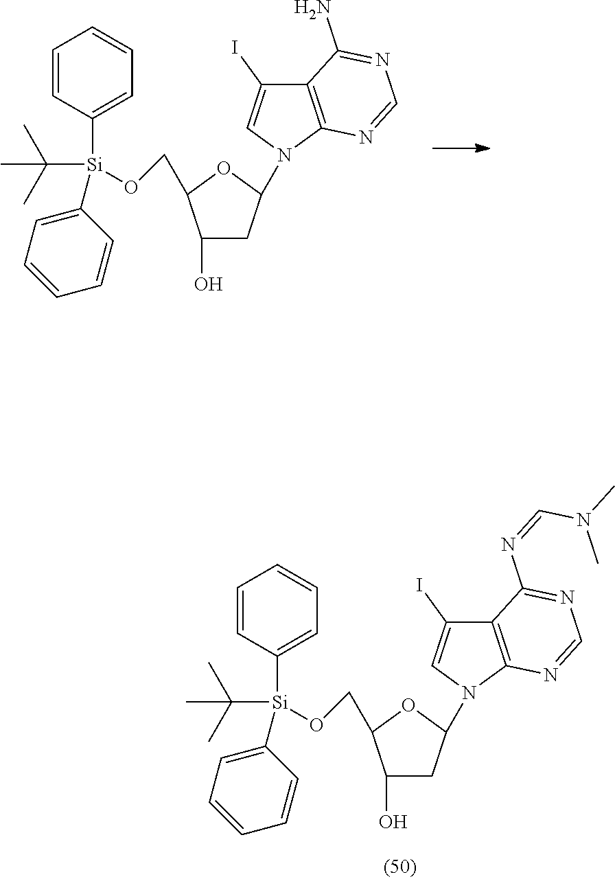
C1(O)CC(N2C=C(I)C3=C2N=CN=C3N)OC1CO[Si](C1=CC=CC=C1)(C(C)(C)C)C1=CC=CC=C1.C1(O)CC(N2C=C(I)C3=C2N=CN=C3N=CN(C)C)OC1CO[Si](C1=CC=CC=C1)(C(C)(C)C)C1=CC=CC=C1
